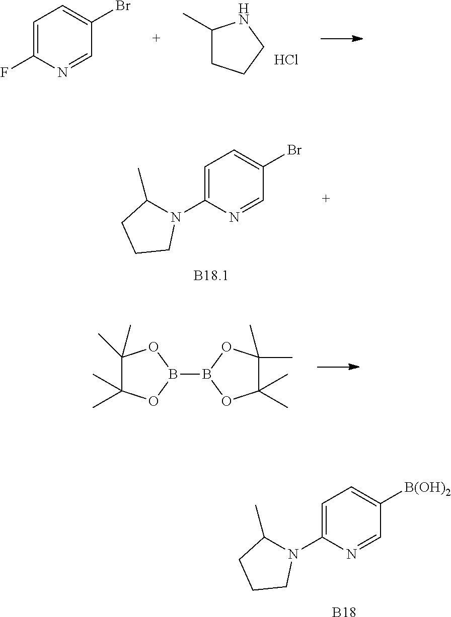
C1=NC(N2C(C)CCC2)=CC=C1[B(OH)2].[B18].C1(C)NCCC1.Cl.C1=NC(F)=CC=C1Br.[B18.1].C1=NC(N2C(C)CCC2)=CC=C1Br.C1(C)(C)C(C)(C)OB(B2OC(C)(C)C(C)(C)O2)O1
